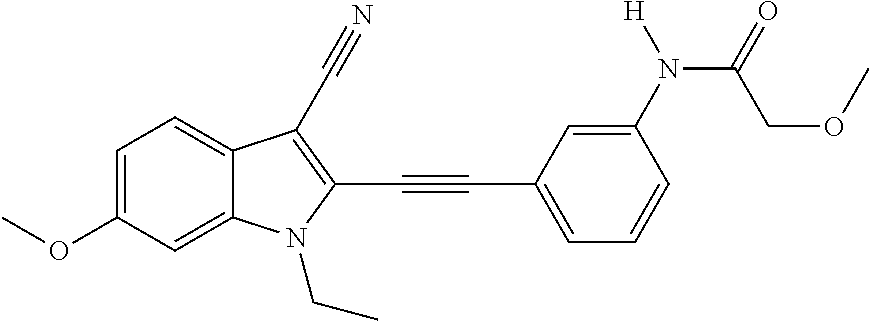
C1=C(OC)C=C2C(=C1)C(C#N)=C(C#CC1=CC=CC(N(C(=O)COC)[H])=C1)N2CC
